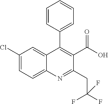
C1=CC(C2=C(C(O)=O)C(CC(F)(F)F)=NC3=CC=C(Cl)C=C23)=CC=C1
